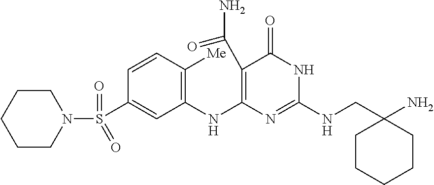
C1(C(N)=O)=C(NC2=C([Me])C=CC(S(N3CCCCC3)(=O)=O)=C2)N=C(NCC2(N)CCCCC2)NC1=O
